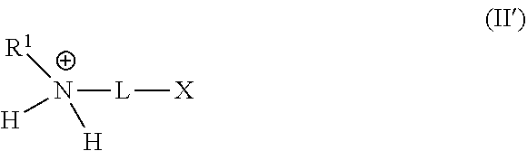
[N+]([L][X])([H])([R1])[H]
